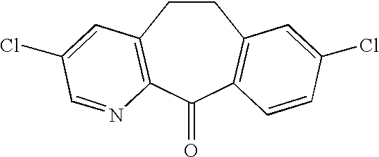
C1CC2=C(C(=O)C3=C1C=C(Cl)C=C3)N=CC(Cl)=C2
